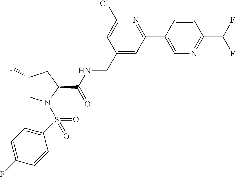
C1=CC(C2=NC(Cl)=CC(CNC(C3CC(F)CN3S(=O)(C3=CC=C(F)C=C3)=O)=O)=C2)=CN=C1C(F)F
